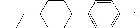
C(CC1CCC(C2=CC=C(Cl)C=C2)CC1)C
